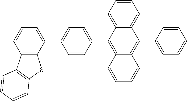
C1=CC2=C(C(C3=CC=C(C4=C5C(=C(C6=CC=CC=C6)C6=CC=CC=C46)C=CC=C5)C=C3)=C1)SC1=C2C=CC=C1
